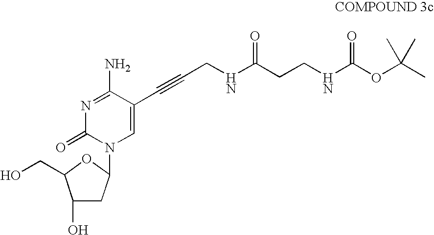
C1(O)CC(N2C=C(C#CCNC(CCNC(OC(C)(C)C)=O)=O)C(N)=NC2=O)OC1CO
